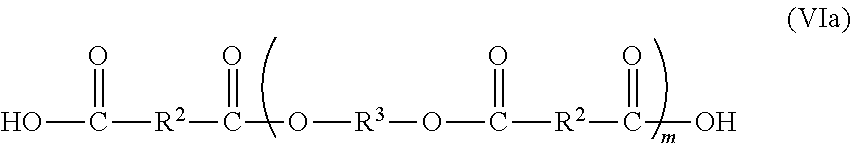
OC([R2]C(O[R3]OC([R2]C(O)=O)=O)=O)=O
